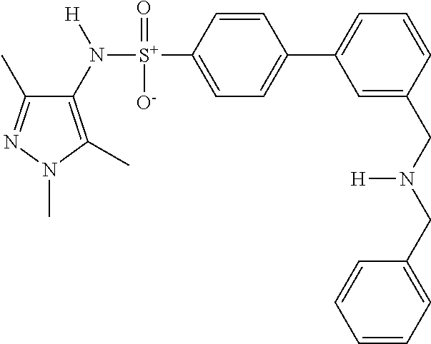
C1(C)=NN(C)C(C)=C1N([S+](C1=CC=C(C2=CC=CC(CN(CC3=CC=CC=C3)[H])=C2)C=C1)(=O)[O-])[H]
